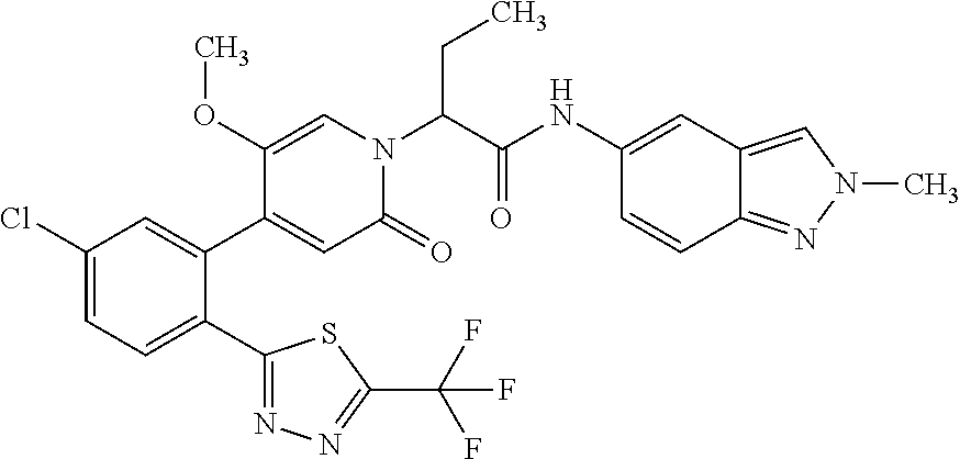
C1(Cl)=CC=C(C2=NN=C(C(F)(F)F)S2)C(C2=CC(=O)N(C(C(NC3=CC4=CN(C)N=C4C=C3)=O)CC)C=C2OC)=C1
